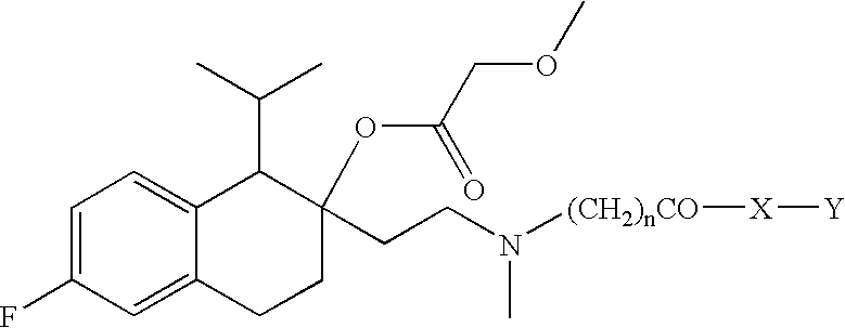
C1=C(F)C=C2C(=C1)C(C(C)C)C(OC(=O)COC)(CCN([(CH2)nCO][X][Y])C)CC2
